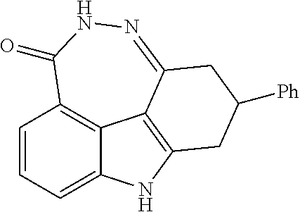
C1=CC=C2C3=C1C(=O)NN=C1C3=C(N2)CC([Ph])C1
